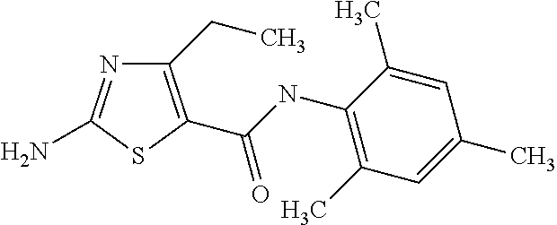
C1(CC)=C(C(NC2=C(C)C=C(C)C=C2C)=O)SC(N)=N1
